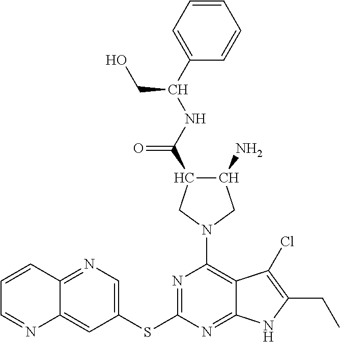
N1=C(SC2=CN=C3C(=C2)N=CC=C3)N=C2C(=C1N1CC(N)C(C(=O)NC(C3=CC=CC=C3)CO)C1)C(Cl)=C(CC)N2
